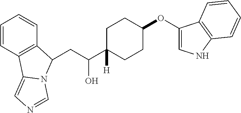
C1=CC2=C(C=C1)C(CC(C1([H])CCC(OC3=CNC4=C3C=CC=C4)CC1)O)N1C2=CN=C1
